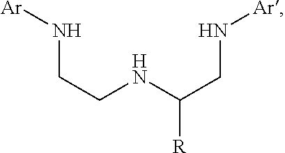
N(CCNC(CN[Ar])[R])[Ar]
